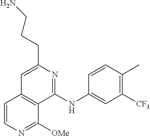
C(C1=CC2=C(C(NC3=CC([CF3])=C(C)C=C3)=N1)C([OMe])=NC=C2)CCN
